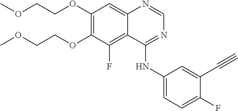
C1(OCCOC)=C(OCCOC)C(F)=C2C(=C1)N=CN=C2NC1=CC=C(F)C(C#C)=C1
